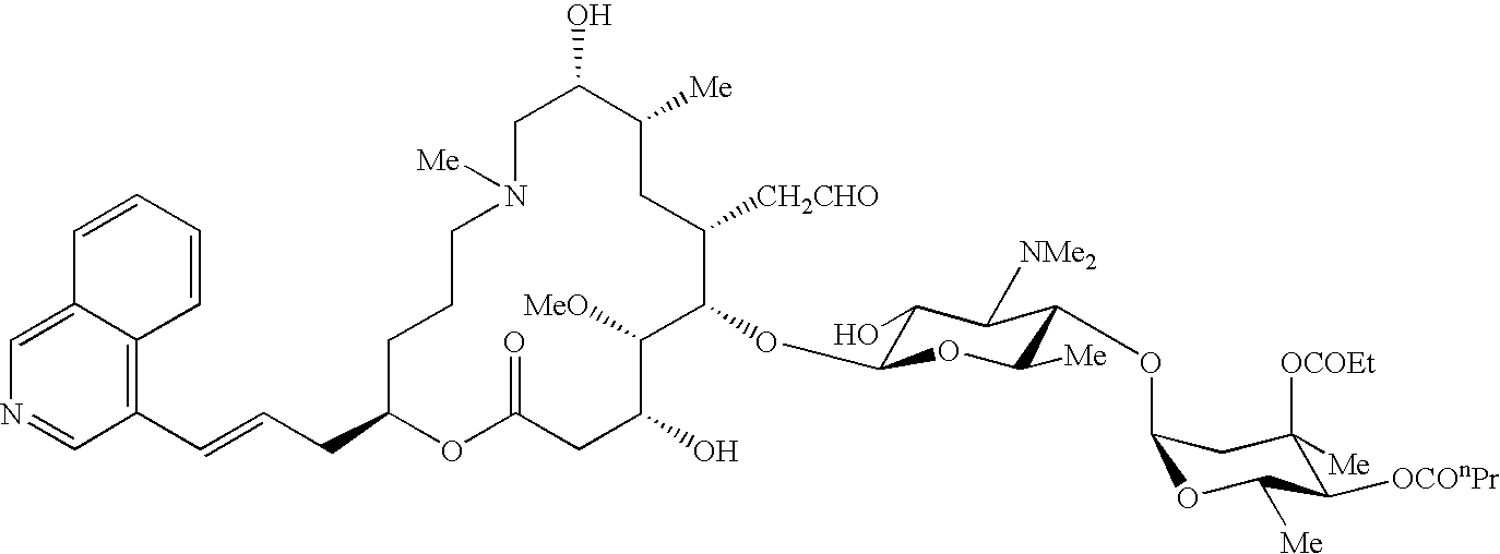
C1C(O)C([Me])CC([CH2CHO])C(OC2C(O)C([NMe2])C(OC3OC([Me])C([OCOnPr])C([OCOEt])([Me])C3)C([Me])O2)C([MeO])C(O)CC(=O)OC(CC=CC2=C3C(=CN=C2)C=CC=C3)CCCN1[Me]
